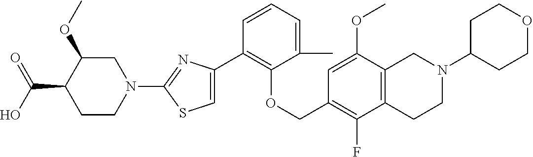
C1(C2=CSC(N3CC(OC)C(C(=O)O)CC3)=N2)=C(OCC2=C(F)C3=C(C(OC)=C2)CN(C2CCOCC2)CC3)C(C)=CC=C1
